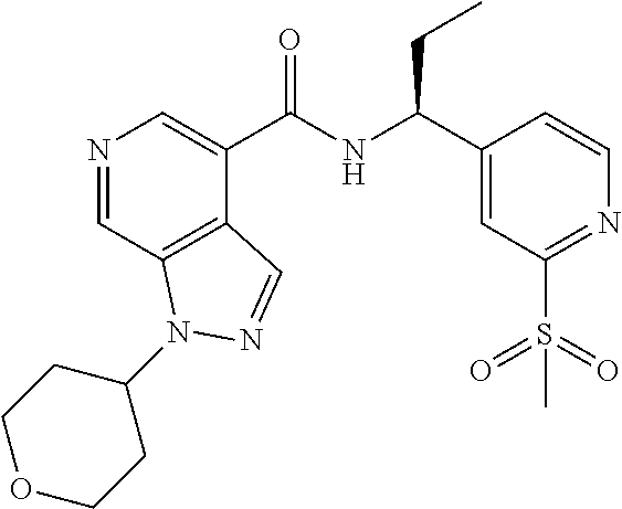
N1=CC2=C(C(C(NC(C3=CC(S(=O)(=O)C)=NC=C3)CC)=O)=C1)C=NN2C1CCOCC1
